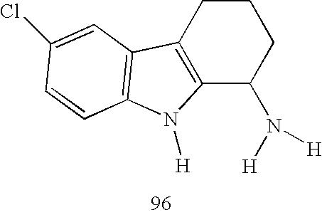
C12=C(CCCC1N([H])[H])C1=C(N2[H])C=CC(Cl)=C1
